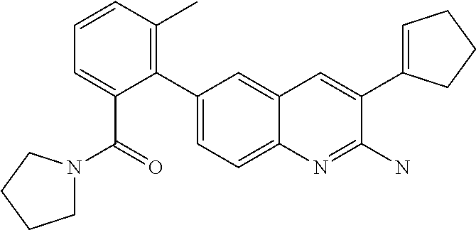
C1(C2=C(C)C=CC=C2C(=O)N2CCCC2)=CC=C2C(=C1)C=C(C1=CCCC1)C(N)=N2
